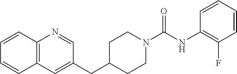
C12=C(C=C(CC3CCN(C(NC4=C(F)C=CC=C4)=O)CC3)C=N1)C=CC=C2
